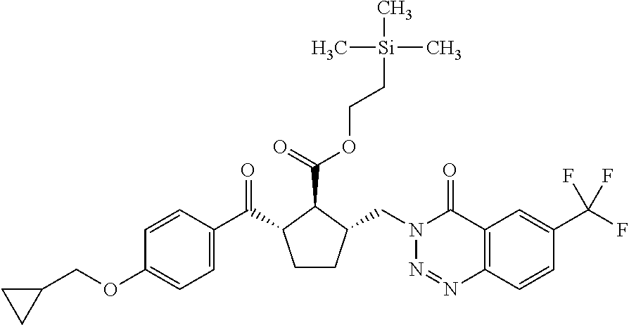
C1(OCC2CC2)=CC=C(C(C2CCC(CN3N=NC4=C(C3=O)C=C(C(F)(F)F)C=C4)C2C(=O)OCC[Si](C)(C)C)=O)C=C1
